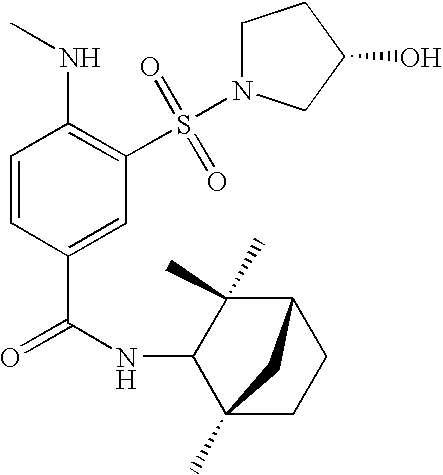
C1=CC(C(=O)NC2C3(C)CCC(C2(C)C)C3)=CC(S(=O)(=O)N2CCC(O)C2)=C1NC
